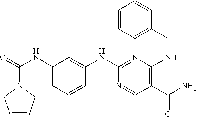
C1=CCN(C(=O)NC2=CC=CC(NC3=NC(NCC4=CC=CC=C4)=C(C(N)=O)C=N3)=C2)C1
